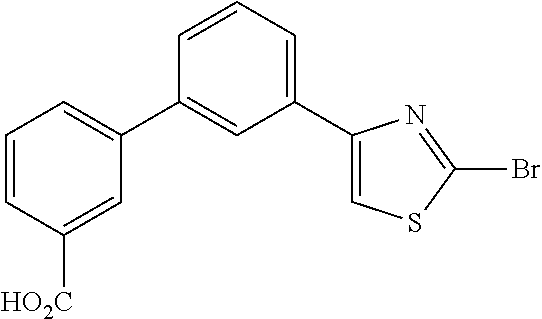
C1=CC([HO2C])=CC(C2=CC(C3=CSC(Br)=N3)=CC=C2)=C1
